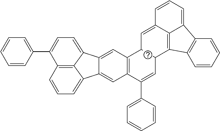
C12=CC3=C(C=C1C1=CC=CC4=C1C2=CC=C4C1=CC=CC=C1)C(C1=CC=CC=C1)=CC1C3C=C2C=CC=C3C4=C(C1=C23)C=CC=C4
